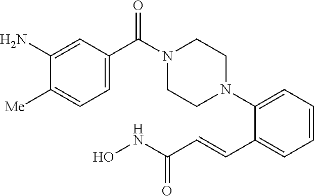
C1(C(N2CCN(C3=CC=CC=C3C=CC(NO)=O)CC2)=O)=CC=C([Me])C(N)=C1
